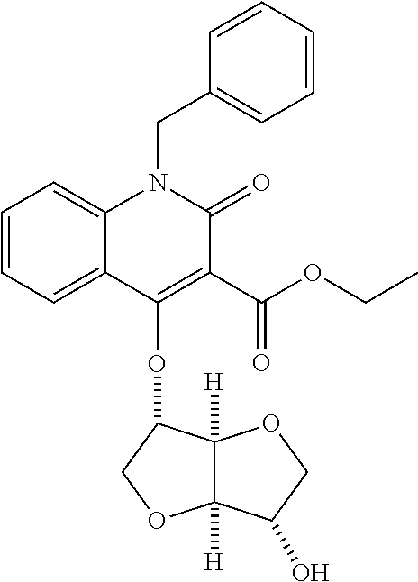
C12([H])C([H])(C(OC3=C(C(=O)OCC)C(=O)N(CC4=CC=CC=C4)C4=CC=CC=C34)CO1)OCC2O
